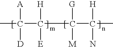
CC(C(C(C(C)([H])N)([G])[M])([H])[E])([A])[D]
